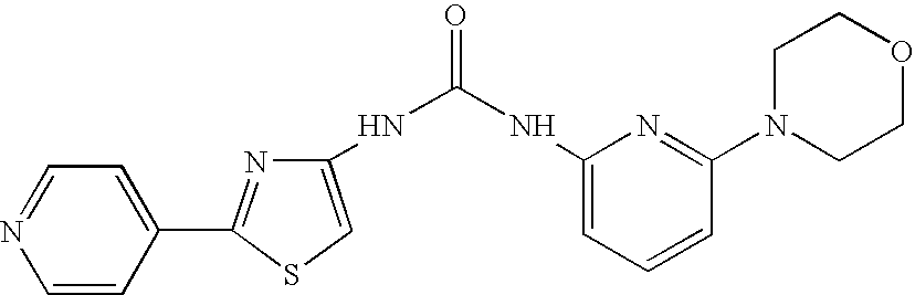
O=C(NC1=CSC(C2=CC=NC=C2)=N1)NC1=CC=CC(N2CCOCC2)=N1
